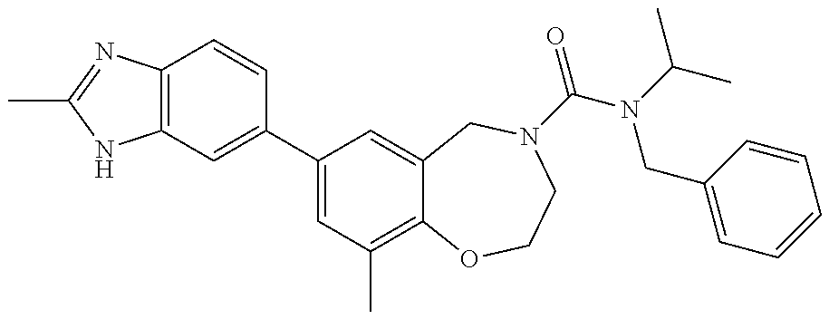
C12=C(N=C(C)N1)C=CC(C1=CC(C)=C3C(=C1)CN(C(=O)N(C(C)C)CC1=CC=CC=C1)CCO3)=C2
